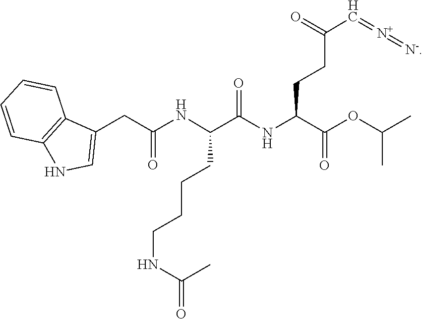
N(C(C(NC(C(OC(C)C)=O)CCC(C=[N+]=[N-])=O)=O)CCCCNC(C)=O)C(CC1=CNC2=C1C=CC=C2)=O
